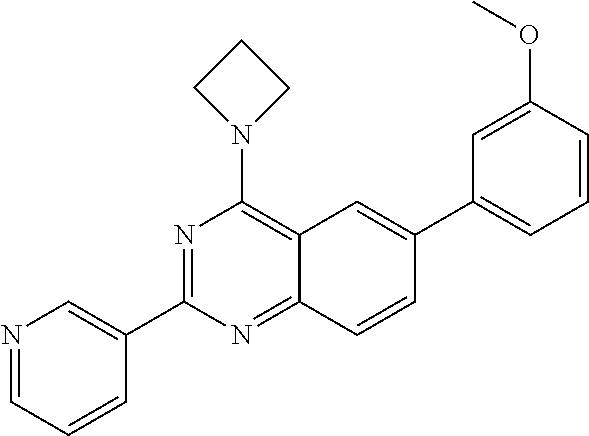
N1=C(C2=CN=CC=C2)N=C2C(=C1N1CCC1)C=C(C1=CC=CC(OC)=C1)C=C2
